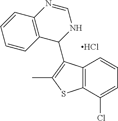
C12=C(C(Cl)=CC=C1)SC(C)=C2C1NC=NC2=C1C=CC=C2.Cl
